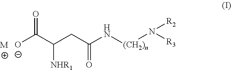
O=C(C([NHR1])CC(=O)N[(CH2)n]N([R3])[R2])[O-].[M]
